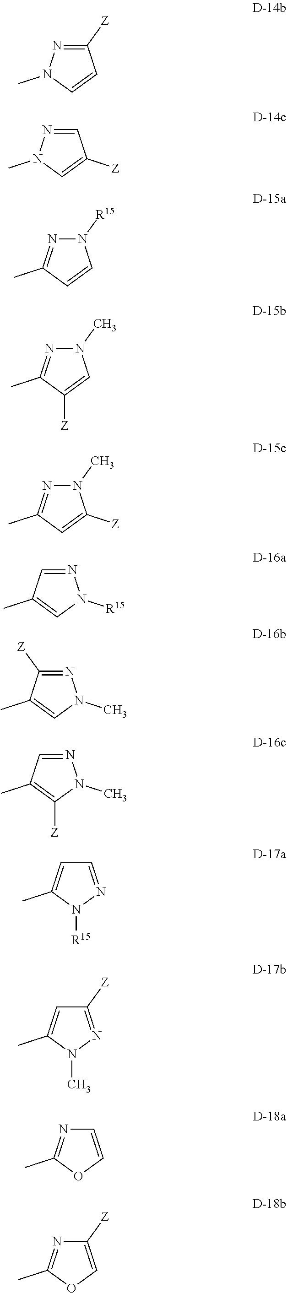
C1([Z])=NN(C)C=C1.C1=NN(C)C=C1[Z].N1([R15])N=C(C)C=C1.N1(C)N=C(C)C([Z])=C1.N1(C)N=C(C)C=C1[Z].N1=CC(C)=CN1[R15].N1=C([Z])C(C)=CN1C.N1=CC(C)=C([Z])N1C.C1=NN([R15])C(C)=C1.C1([Z])=NN(C)C(C)=C1.C1=COC(C)=N1.C1([Z])=COC(C)=N1
